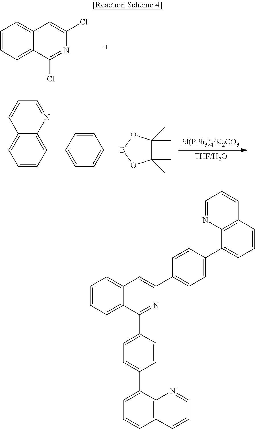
C1=CC=C2C(=C1)C=C(Cl)N=C2Cl.C1=CC(C2=CC=C(B3OC(C)(C)C(C)(C)O3)C=C2)=C2C(=C1)C=CC=N2.C1=CC=C2C(=C1)C=C(C1=CC=C(C3=CC=CC4=C3N=CC=C4)C=C1)N=C2C1=CC=C(C2=CC=CC3=C2N=CC=C3)C=C1
